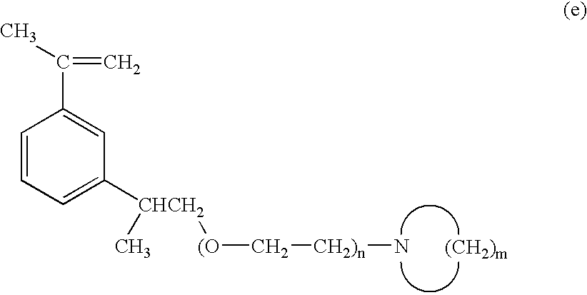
C1=CC=C([CHCH2](C)[(O]C[CH2)n]N)C=C1C(C)=C.[(CH2)m]
